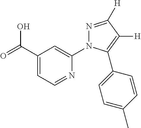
OC(C1=CC=NC(N2N=C([H])C([H])=C2C2=CC=C(C)C=C2)=C1)=O
